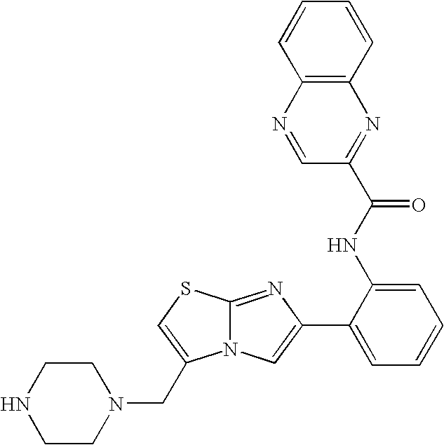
N12C(=NC(C3=CC=CC=C3NC(=O)C3=NC4=C(N=C3)C=CC=C4)=C1)SC=C2CN1CCNCC1
